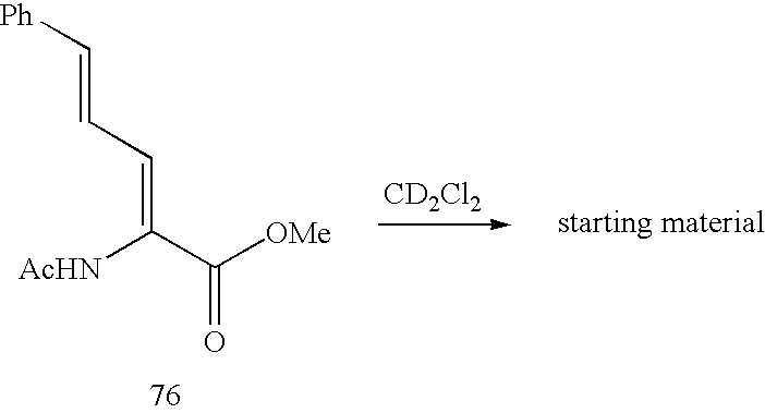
[AcHN]C(C([OMe])=O)=CC=C[Ph].[CD2Cl2]
